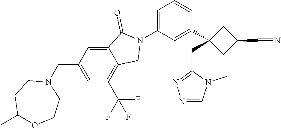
N1(C2=CC=CC(C3(CC4=NN=CN4C)CC(C#N)C3)=C2)C(=O)C2=CC(CN3CCC(C)OCC3)=CC(C(F)(F)F)=C2C1
